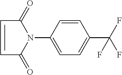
C1=CC(N2C(=O)C=CC2=O)=CC=C1C(F)(F)F
